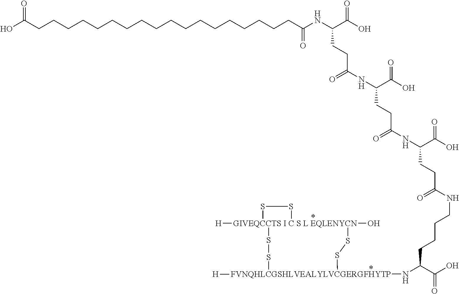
[GIVEQCCTS I C S L EQLENYCN]12([H])(O)(SS[FVNQHLCGSHLVEALYLVCGERGFHYTP]([H])(NC(C(O)=O)CCCCNC(CCC(NC(CCC(NC(CCC(NC(CCCCCCCCCCCCCCCCCCC(O)=O)=O)C(O)=O)=O)C(O)=O)=O)C(O)=O)=O)SS1)SS2
